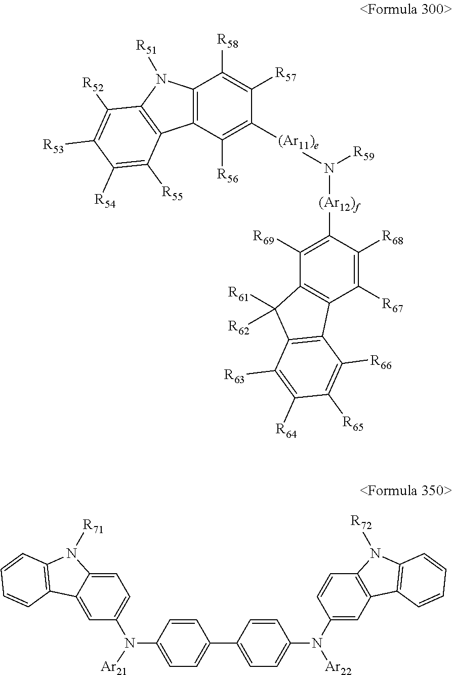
C12=C(C([R56])=C([(Ar11)e]N([R59])[(Ar12)f]C3=C([R69])C4=C(C([R67])=C3[R68])C3=C(C4([R61])[R62])C([R63])=C([R64])C([R65])=C3[R66])C([R57])=C1[R58])C1=C(N2[R51])C([R52])=C([R53])C([R54])=C1[R55].C1=C2C(=CC(N([Ar21])C3=CC=C(C4=CC=C(N(C5=CC6=C(C=C5)N([R72])C5=C6C=CC=C5)[Ar22])C=C4)C=C3)=C1)C1=C(N2[R71])C=CC=C1
